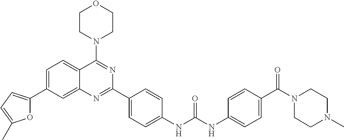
C1=C(C2=CC=C(C)O2)C=C2C(=C1)C(N1CCOCC1)=NC(C1=CC=C(NC(NC3=CC=C(C(N4CCN(C)CC4)=O)C=C3)=O)C=C1)=N2
